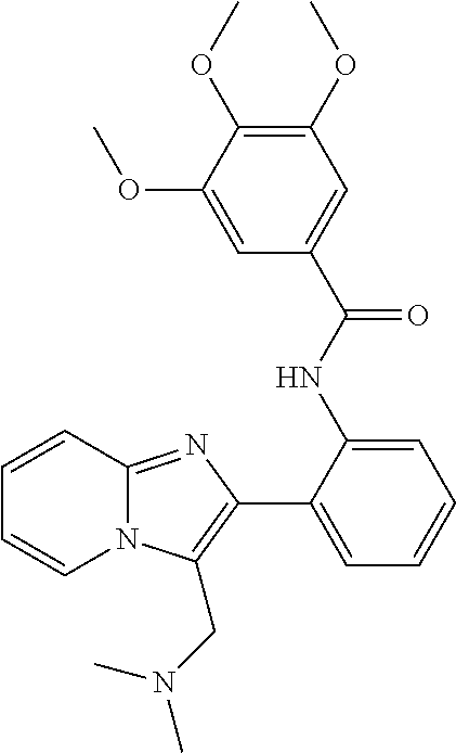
C1(C2=CC=CC=C2NC(C2=CC(OC)=C(OC)C(OC)=C2)=O)=C(CN(C)C)N2C(=N1)C=CC=C2
